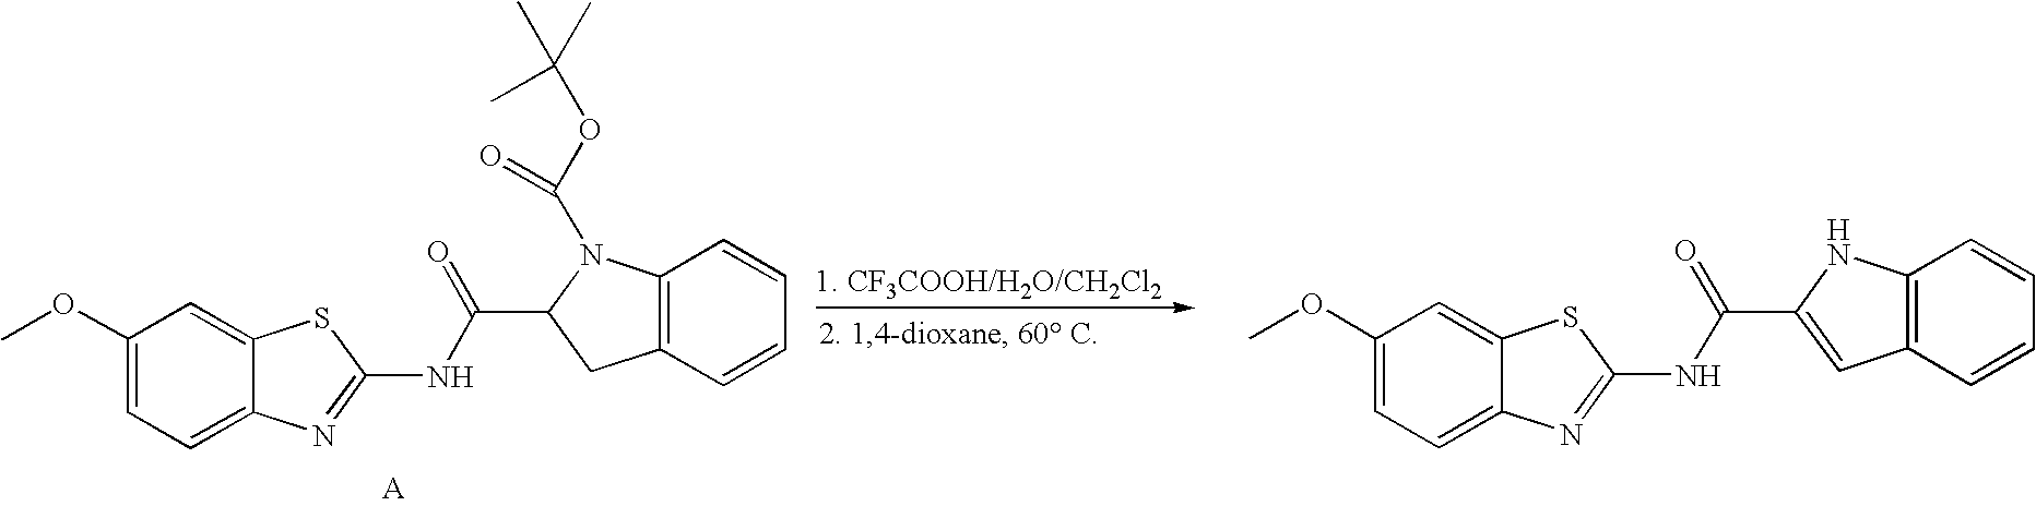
C1(OC)=CC=C2C(=C1)SC(NC(=O)C1N(C(OC(C)(C)C)=O)C3=C(C=CC=C3)C1)=N2.C1(OC)=CC=C2C(=C1)SC(NC(=O)C1=CC3=C(C=CC=C3)N1)=N2
